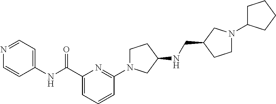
C1(C(NC2=CC=NC=C2)=O)=CC=CC(N2CCC(NCC3CN(C4CCCC4)CC3)C2)=N1
